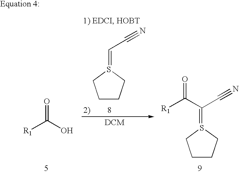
C1CCS(=CC#N)C1.[R1]C(O)=O.[R1]C(C(C#N)=S1CCCC1)=O
